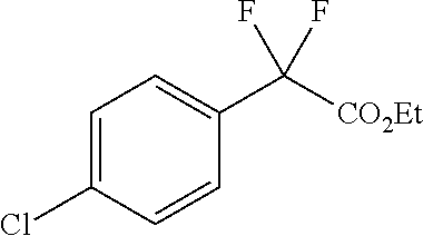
C1=C(Cl)C=CC(C([CO2Et])(F)F)=C1
